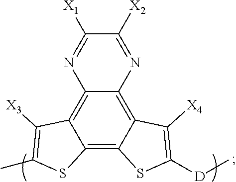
C12=C3C(=C4C(=C1SC([D]C)=C2[X4])SC(C)=C4[X3])N=C([X1])C([X2])=N3
